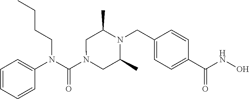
C1=CC=CC(N(CCCC)C(N2CC(C)N(CC3=CC=C(C(NO)=O)C=C3)C(C)C2)=O)=C1
